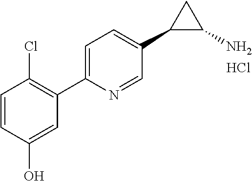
C1=CC(O)=CC(C2=CC=C(C3C(N)C3)C=N2)=C1Cl.Cl
